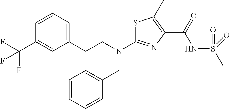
C1(CCN(CC2=CC=CC=C2)C2=NC(C(=O)NS(C)(=O)=O)=C(C)S2)=CC=CC(C(F)(F)F)=C1
